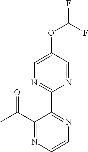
C1(C2=NC=C(OC(F)F)C=N2)=NC=CN=C1C(C)=O
